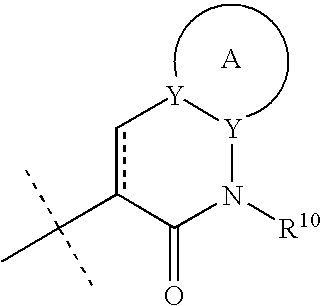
c1c(C(C)(C)C)C(=O)N([R10])[Y][Y]1
